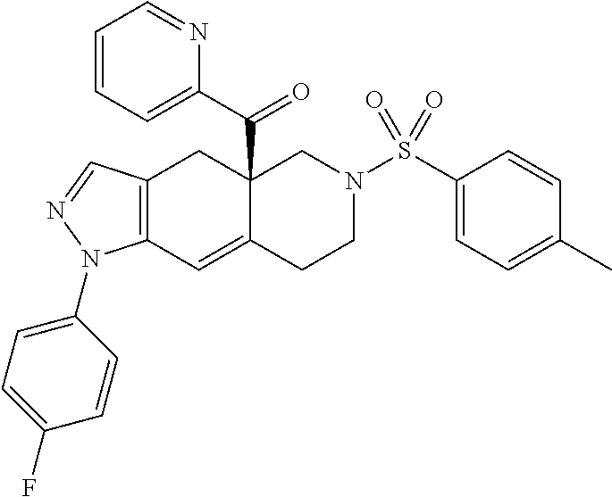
C12(C(=O)C3=CC=CC=N3)C(=CC3=C(C1)C=NN3C1=CC=C(F)C=C1)CCN(S(C1=CC=C(C)C=C1)(=O)=O)C2
